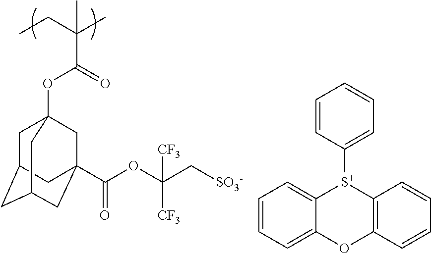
CCC(C)(C)C(=O)OC12CC3CC(CC(C(OC(C[SO3-])([CF3])[CF3])=O)(C1)C3)C2.C1=CC([S+]2C3=C(C=CC=C3)OC3=CC=CC=C23)=CC=C1
